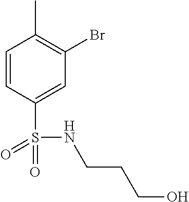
C1=CC(S(=O)(=O)NCCCO)=CC(Br)=C1C
